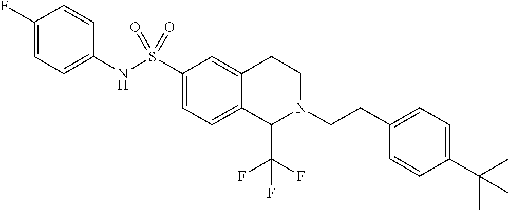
C1(F)=CC=C(NS(C2=CC=C3C(=C2)CCN(CCC2=CC=C(C(C)(C)C)C=C2)C3C(F)(F)F)(=O)=O)C=C1
